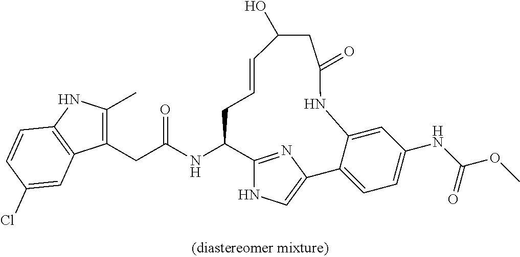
C(NC1C2=NC(=CN2)C2=CC=C(NC(OC)=O)C=C2NC(=O)CC(O)C=CC1)(=O)CC1=C(C)NC2=C1C=C(Cl)C=C2
